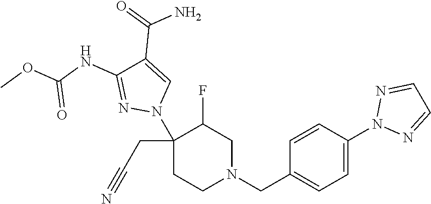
C1(N2C=C(C(=O)N)C(NC(OC)=O)=N2)(CC#N)CCN(CC2=CC=C(N3N=CC=N3)C=C2)CC1F
